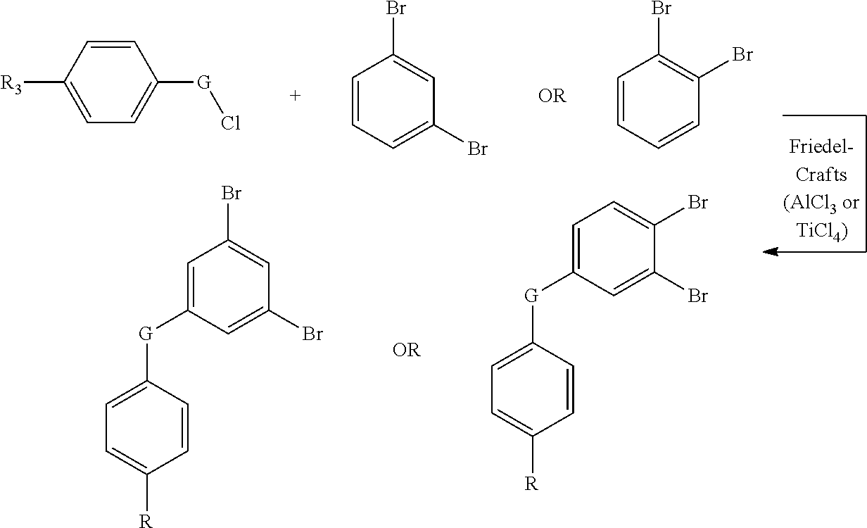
C1=CC([R3])=CC=C1[G]Cl.C1=CC=C(Br)C=C1Br.C1=CC=CC(Br)=C1Br.C1=C([G]C2=CC=C([R])C=C2)C=C(Br)C(Br)=C1.C1=C([G]C2=CC=C([R])C=C2)C=C(Br)C=C1Br
